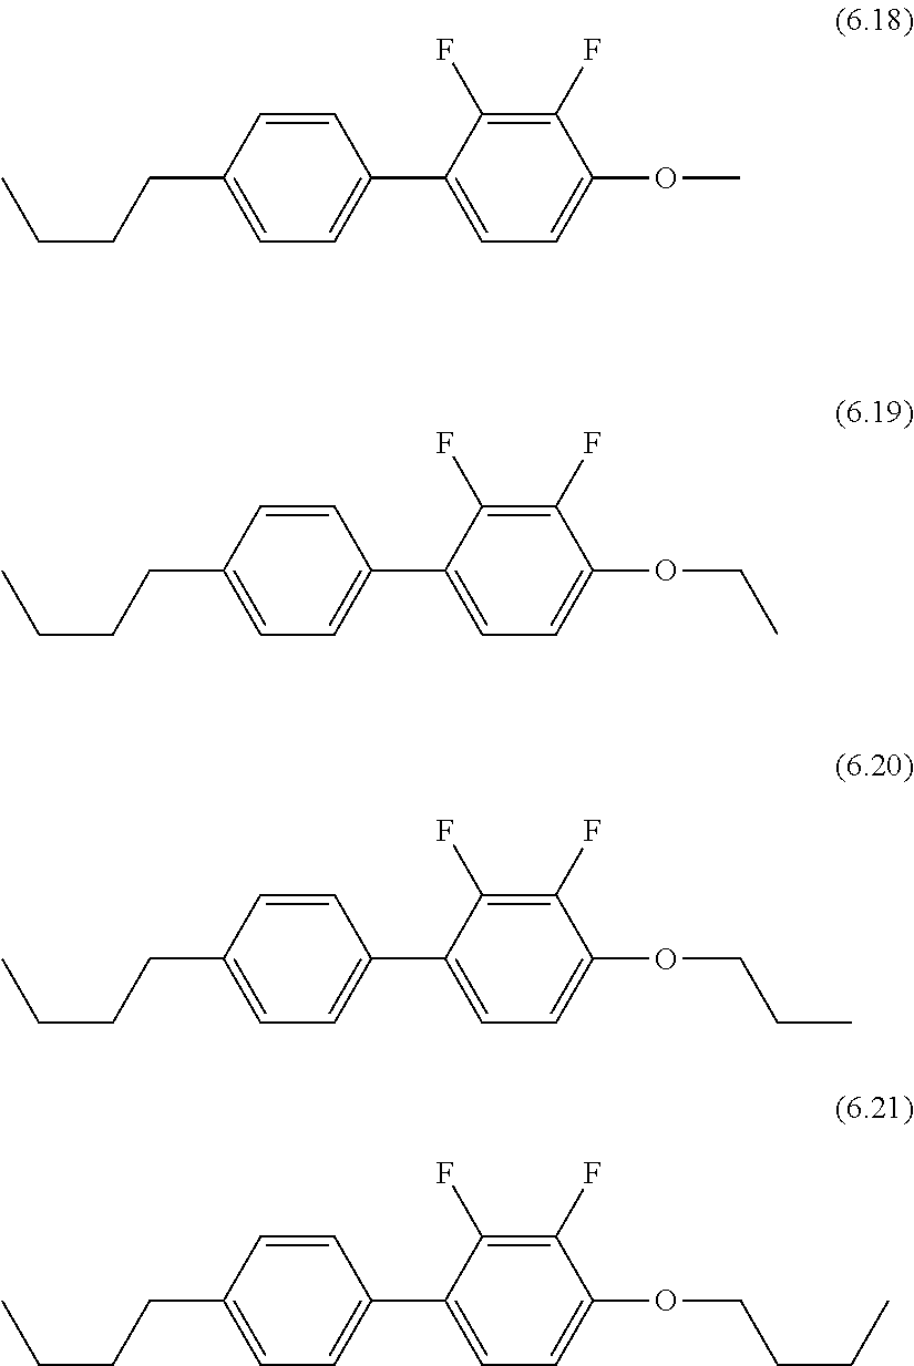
C(CC1=CC=C(C2=CC=C(OC)C(F)=C2F)C=C1)CC.C(CC1=CC=C(C2=CC=C(OCC)C(F)=C2F)C=C1)CC.C(CC1=CC=C(C2=CC=C(OCCC)C(F)=C2F)C=C1)CC.C(CC1=CC=C(C2=CC=C(OCCCC)C(F)=C2F)C=C1)CC
